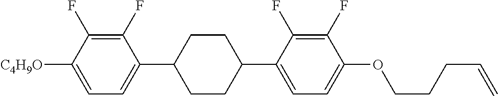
C1(F)=C(F)C([C4H9O])=CC=C1C1CCC(C2=CC=C(OCCCC=C)C(F)=C2F)CC1
